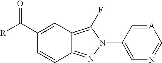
C1(C([R])=O)=CC2=C(F)N(C3=CN=C[A]=C3)N=C2C=C1
